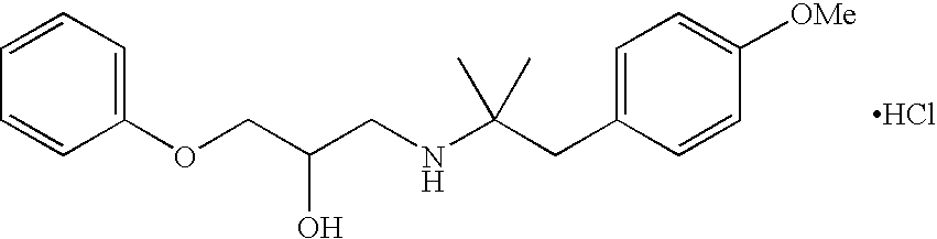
Cl.O(CC(CNC(CC1=CC=C([OMe])C=C1)(C)C)O)C1=CC=CC=C1
